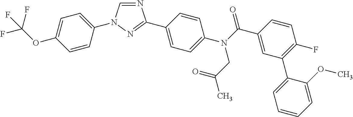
C1=CC(N2C=NC(C3=CC=C(N(C(C4=CC(C5=CC=CC=C5OC)=C(F)C=C4)=O)CC(C)=O)C=C3)=N2)=CC=C1OC(F)(F)F
